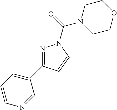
N1=C(C2=CC=CN=C2)C=CN1C(=O)N1CCOCC1
